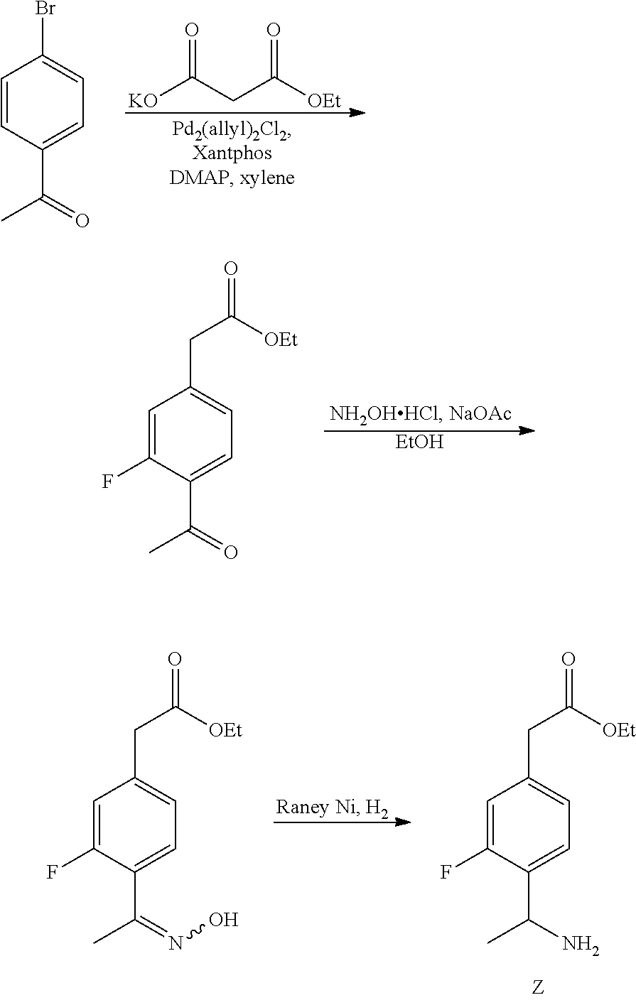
[KO]C(CC([OEt])=O)=O.C1=CC(C(C)=O)=CC=C1Br.C1=C(F)C(C(C)=O)=CC=C1CC([OEt])=O.[EtOH].C1=C(F)C(C(C)N)=CC=C1CC([OEt])=O.C1=C(F)C(C(C)=NO)=CC=C1CC([OEt])=O
